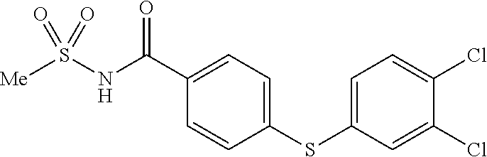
[Me]S(NC(C1=CC=C(SC2=CC=C(Cl)C(Cl)=C2)C=C1)=O)(=O)=O
